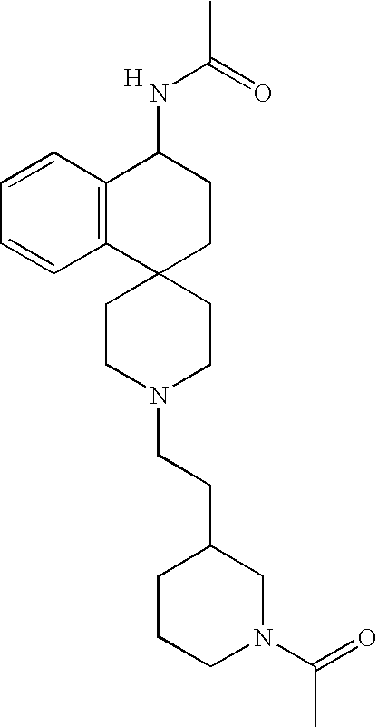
C1CN(CCC2CCCN(C(=O)C)C2)CCC12CCC(NC(C)=O)C1=C2C=CC=C1.[H]
